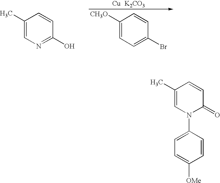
C1(C)=CN=C(O)C=C1.C1([CH3O])=CC=C(Br)C=C1.[Cu].[K2CO3].C1(C)=CN(C2=CC=C([OMe])C=C2)C(=O)C=C1
